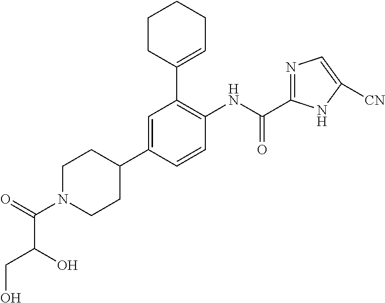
C1(C2=CCCCC2)=C(NC(C2=NC=C([CN])N2)=O)C=CC(C2CCN(C(=O)C(CO)O)CC2)=C1
